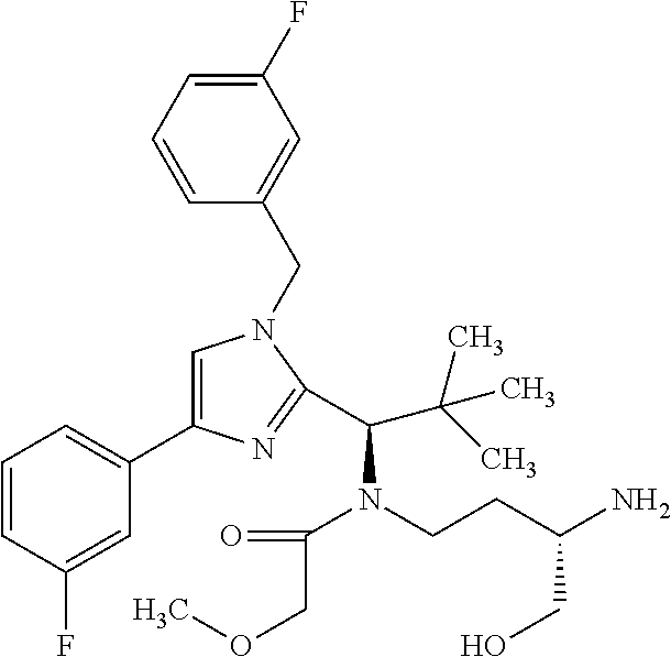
C1=CC(F)=CC(C2=CN(CC3=CC(F)=CC=C3)C(C(N(C(COC)=O)CCC(CO)N)C(C)(C)C)=N2)=C1
